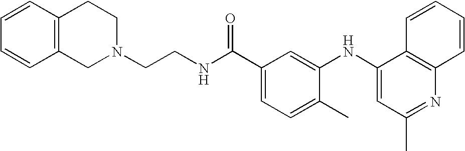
C1=CC2=C(C=C1)CCN(CCNC(C1=CC=C(C)C(NC3=CC(C)=NC4=C3C=CC=C4)=C1)=O)C2
